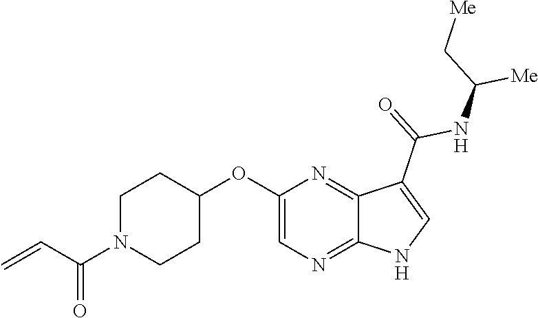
C1N(C(C=C)=O)CCC(OC2=CN=C3C(=N2)C(C(=O)NC([Me])C[Me])=CN3)C1
